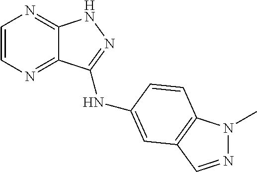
C1=CN=C2C(=N1)NN=C2NC1=CC2=C(N(C)N=C2)C=C1
